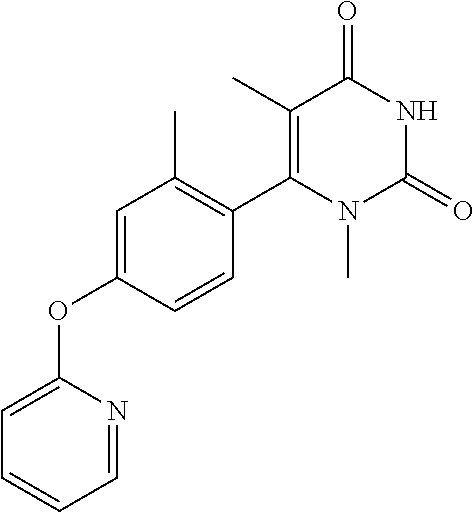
C1=C(OC2=CC(C)=C(C3=C(C)C(=O)NC(=O)N3C)C=C2)N=CC=C1
